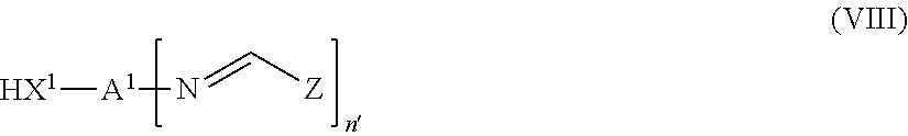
[HX1][A1]N=C[Z]
